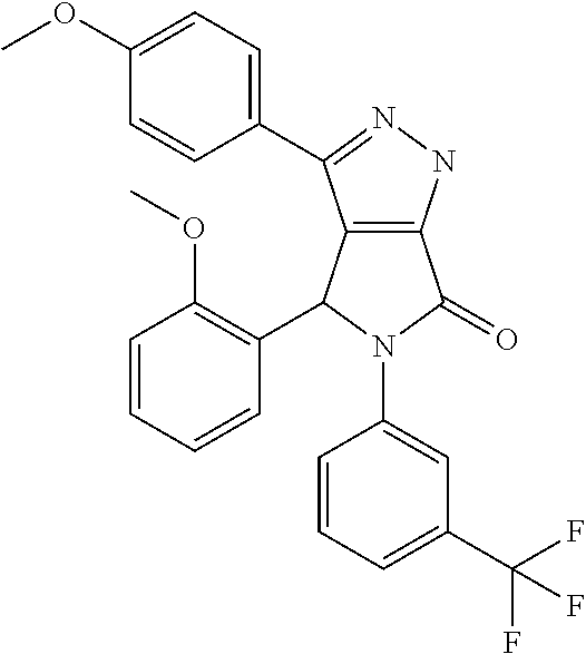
C12=C(NN=C1C1=CC=C(OC)C=C1)C(=O)N(C1=CC(C(F)(F)F)=CC=C1)C2C1=C(OC)C=CC=C1
